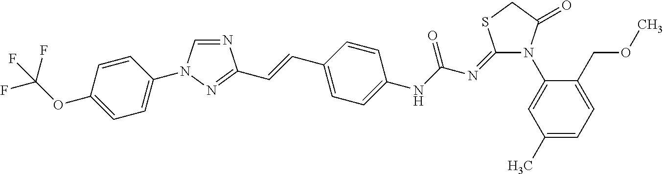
N1=CN(C2=CC=C(OC(F)(F)F)C=C2)N=C1C=CC1=CC=C(NC(N=C2N(C3=CC(C)=CC=C3COC)C(=O)CS2)=O)C=C1
